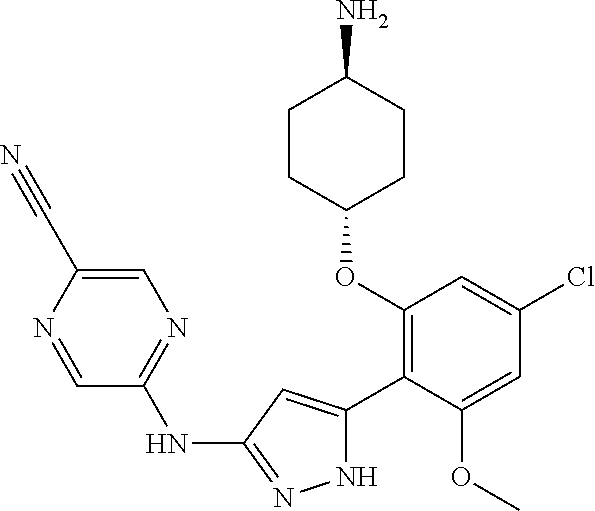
C1(OC2=C(C3=CC(NC4=NC=C(C#N)N=C4)=NN3)C(OC)=CC(Cl)=C2)CCC(N)CC1
